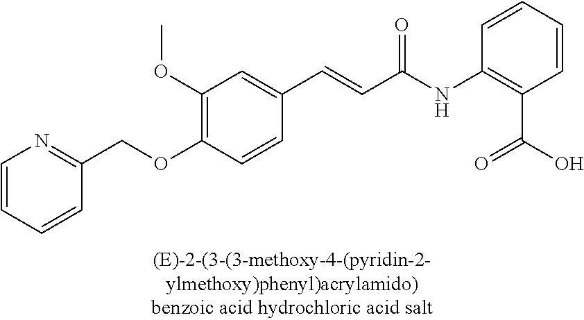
C1(OC)=C(OCC2=NC=CC=C2)C=CC(C=CC(=O)NC2=C(C(=O)O)C=CC=C2)=C1
